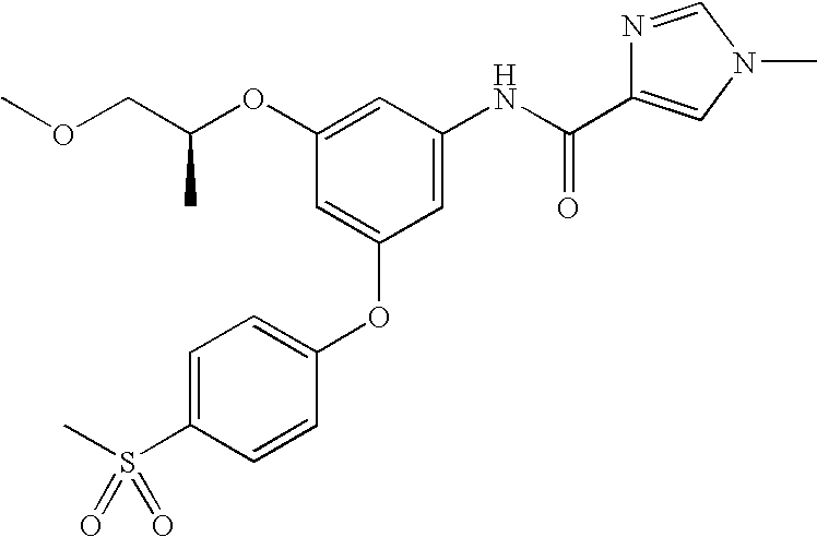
COCC(OC1=CC(NC(C2=CN(C)C=N2)=O)=CC(OC2=CC=C(S(C)(=O)=O)C=C2)=C1)C
